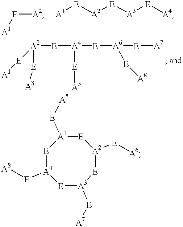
[E]([A2])[A1].[A1][E][A2][E][A3][E][A4].[A2]([E][A4]([E][A6]([E][A7])[E][A8])[E][A5])([E][A1])[E][A3].[E]1[A4]([E][A8])[E][A3]([E][A7])[E][A2]([E][A6])[E][A1]1[E][A5]
